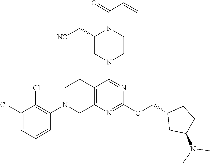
C1(Cl)=CC=CC(N2CC3=C(CC2)C(N2CCN(C(=O)C=C)C(C[NC])C2)=NC(OCC2CC(N(C)C)CC2)=N3)=C1Cl
